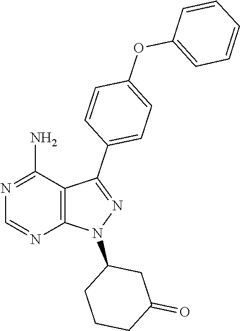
N1=C(C2=CC=C(OC3=CC=CC=C3)C=C2)C2=C(N1C1CCCC(=O)C1)N=CN=C2N
